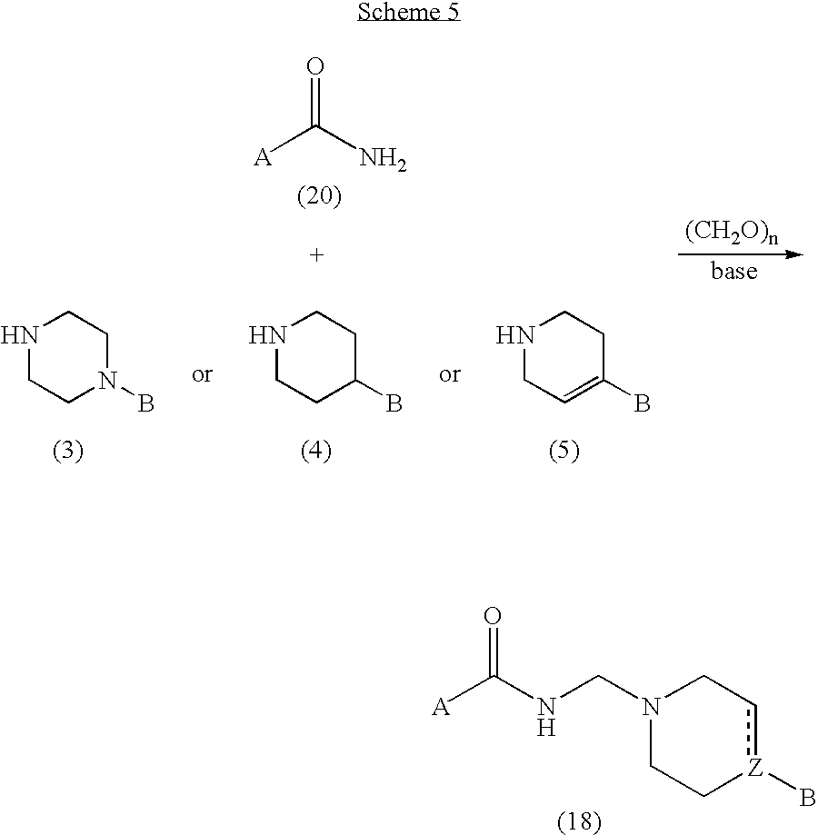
N1(CNC([A])=O)CC[Z](B)cC1.[A]C(N)=O.N1CC=C(B)CC1.N1CCC(B)CC1.N1CCN(B)CC1
